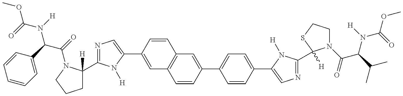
O(C(=O)N(C(C(=O)N1C(C2=NC=C(C3=CC4=C(C=C3)C=C(C3=CC=C(C5=CN=C(C6([H])N(C(C(N(C(OC)=O)[H])C(C)C)=O)CCS6)N5[H])C=C3)C=C4)N2[H])([H])CCC1)C1=CC=CC=C1)[H])C
